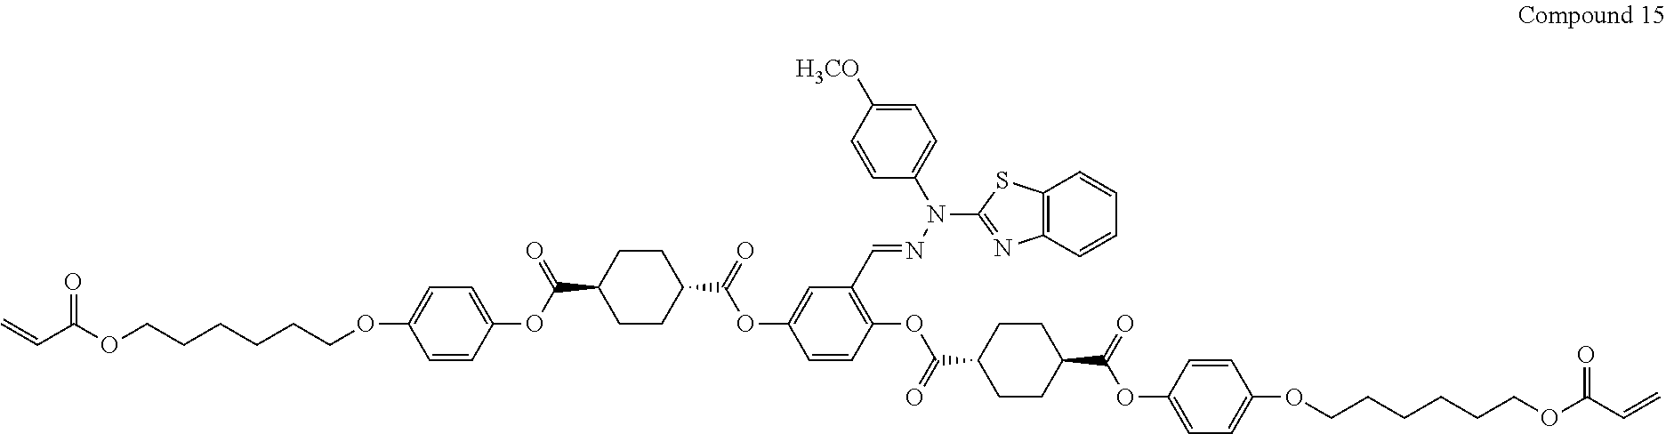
O=C(OCCCCCCOC1=CC=C(OC(C2CCC(C(=O)OC3=CC(C=NN(C4=NC5=C(S4)C=CC=C5)C4=CC=C([H3CO])C=C4)=C(OC(C4CCC(C(=O)OC5=CC=C(OCCCCCCOC(=O)C=C)C=C5)CC4)=O)C=C3)CC2)=O)C=C1)C=C
